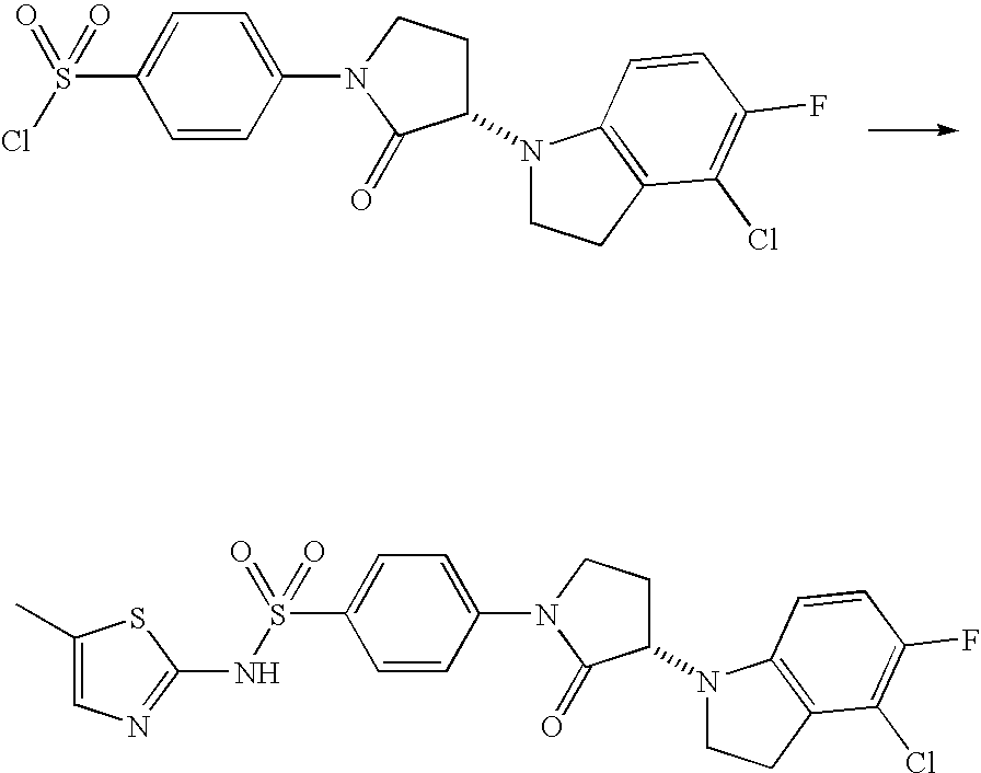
C1=CC(N2C(=O)C(N3CCC4=C3C=CC(F)=C4Cl)CC2)=CC=C1S(Cl)(=O)=O.C1=CC(N2C(=O)C(N3CCC4=C3C=CC(F)=C4Cl)CC2)=CC=C1S(NC1=NC=C(C)S1)(=O)=O
